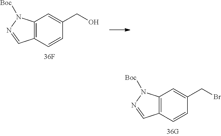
C12=C(C=CC(CO)=C1)C=NN2[Boc].C12=C(C=CC(CBr)=C1)C=NN2[Boc]
